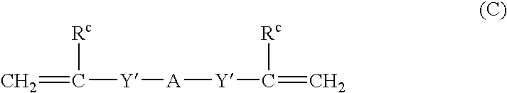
C(=C)([Y][A][Y]C(=C)[Rc])[Rc]
